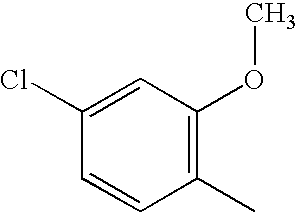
C1(Cl)=CC(OC)=C(C)C=C1
